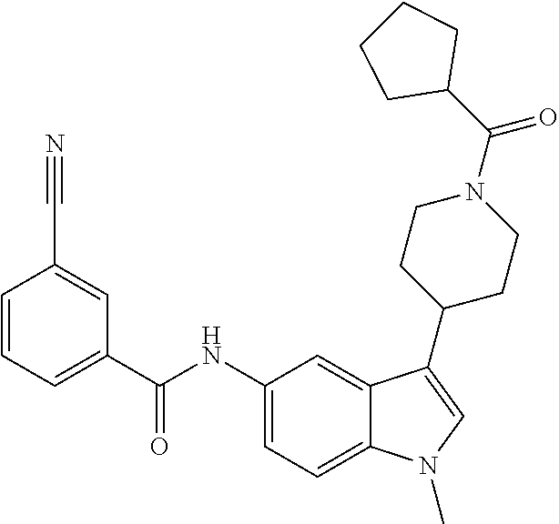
C1=CC=C(C(NC2=CC=C3C(=C2)C(C2CCN(C(C4CCCC4)=O)CC2)=CN3C)=O)C=C1C#N
